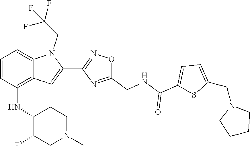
C1=C(CN2CCCC2)SC(C(=O)NCC2=NC(C3=CC4=C(NC5C(F)CN(C)CC5)C=CC=C4N3CC(F)(F)F)=NO2)=C1
